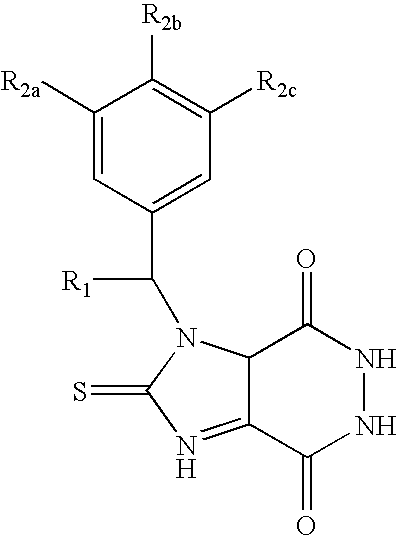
C1([R2a])=CC(C([R1])N2C3C(=NC2=S)C(=O)NNC3=O)=CC([R2c])=C1[R2b]
